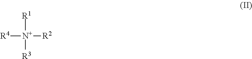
[N+]([R1])([R2])([R3])[R4]
